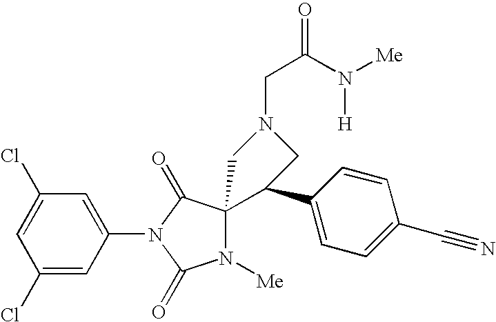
C1(Cl)=CC(Cl)=CC(N2C(=O)N([Me])C3(C2=O)C(C2=CC=C(C#N)C=C2)CN(CC(N([Me])[H])=O)C3)=C1
